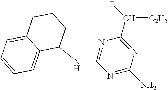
C1(NC2=NC(C([C2H5])F)=NC(N)=N2)CCCC2=CC=CC=C12
